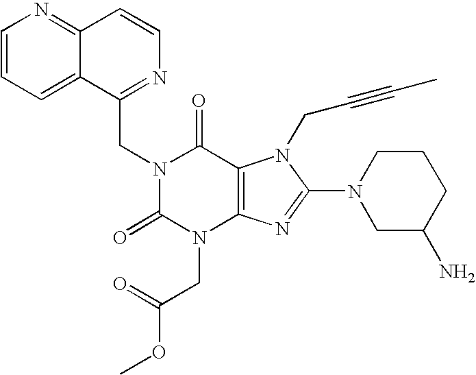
C12=NC=CC=C1C(CN1C(=O)N(CC(OC)=O)C3=C(C1=O)N(CC#CC)C(N1CC(N)CCC1)=N3)=NC=C2
